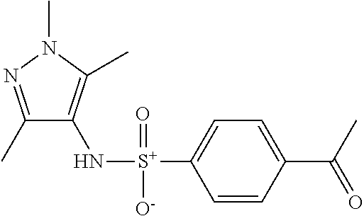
C1(C)=NN(C)C(C)=C1N[S+](C1=CC=C(C(C)=O)C=C1)(=O)[O-]
